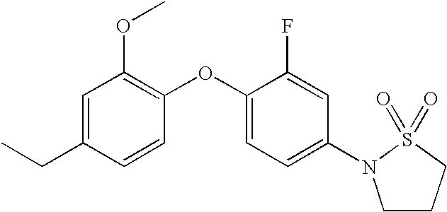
C1=C(CC)C=CC(OC2=CC=C(N3CCCS3(=O)=O)C=C2F)=C1OC
